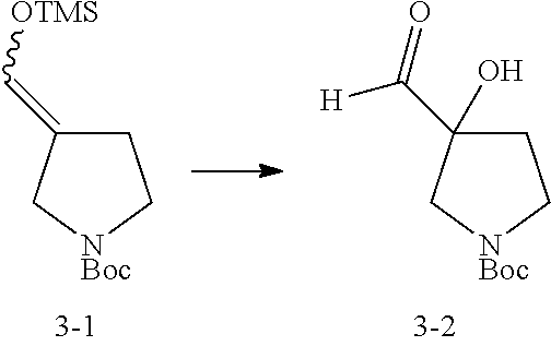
C1C(=C[OTMS])C[NBoc]C1.C1C(C(=O)[H])(O)C[NBoc]C1
